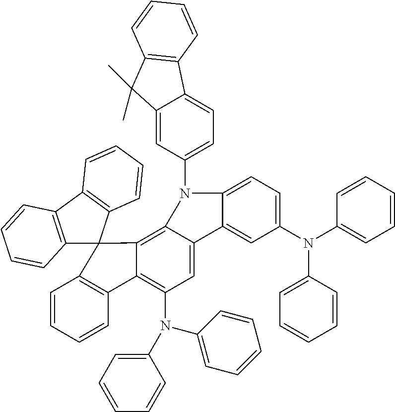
C1=CC=CC2=C1C1(C3=C4C(=CC(N(C5=CC=CC=C5)C5=CC=CC=C5)=C23)C2=CC(N(C3=CC=CC=C3)C3=CC=CC=C3)=CC=C2N4C2=CC=C3C(=C2)C(C)(C)C2=C3C=CC=C2)C2=C(C3=C1C=CC=C3)C=CC=C2
